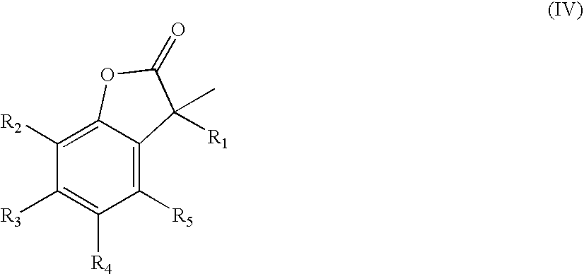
C1([R5])=C2C(=C([R2])C([R3])=C1[R4])OC(=O)C2(C)[R1]
